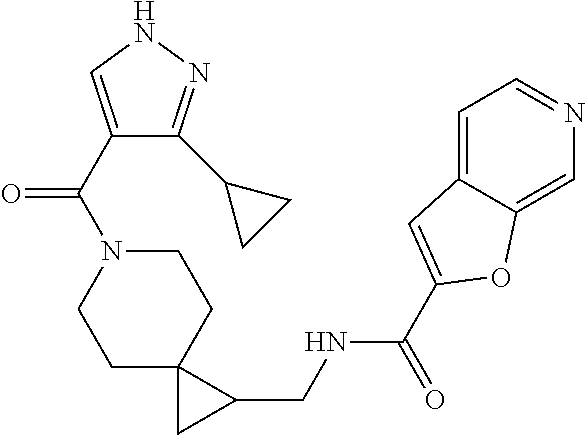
C1N(C(C2=CNN=C2C2CC2)=O)CCC2(C1)CC2CNC(C1=CC2=CC=NC=C2O1)=O
